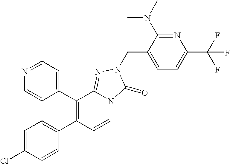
C1(C2=C(C3=CC=C(Cl)C=C3)C=CN3C2=NN(CC2=CC=C(C(F)(F)F)N=C2N(C)C)C3=O)=CC=NC=C1
